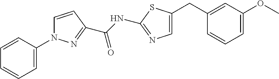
C1(CC2=CN=C(NC(=O)C3=NN(C4=CC=CC=C4)C=C3)S2)=CC(OC)=CC=C1
